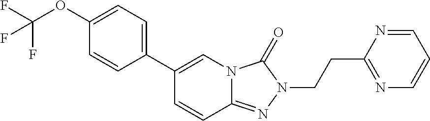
C1=CC2=NN(CCC3=NC=CC=N3)C(=O)N2C=C1C1=CC=C(OC(F)(F)F)C=C1
